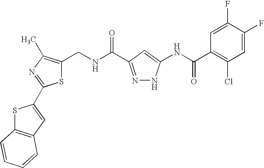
C1(CNC(=O)C2=NNC(NC(C3=C(Cl)C=C(F)C(F)=C3)=O)=C2)=C(C)N=C(C2=CC3=C(S2)C=CC=C3)S1
